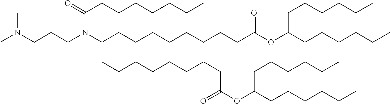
CN(CCCN(C(CCCCCCCCC(OC(CCCCCC)CCCCCC)=O)CCCCCCCCC(=O)OC(CCCCCC)CCCCCC)C(=O)CCCCCCC)C
